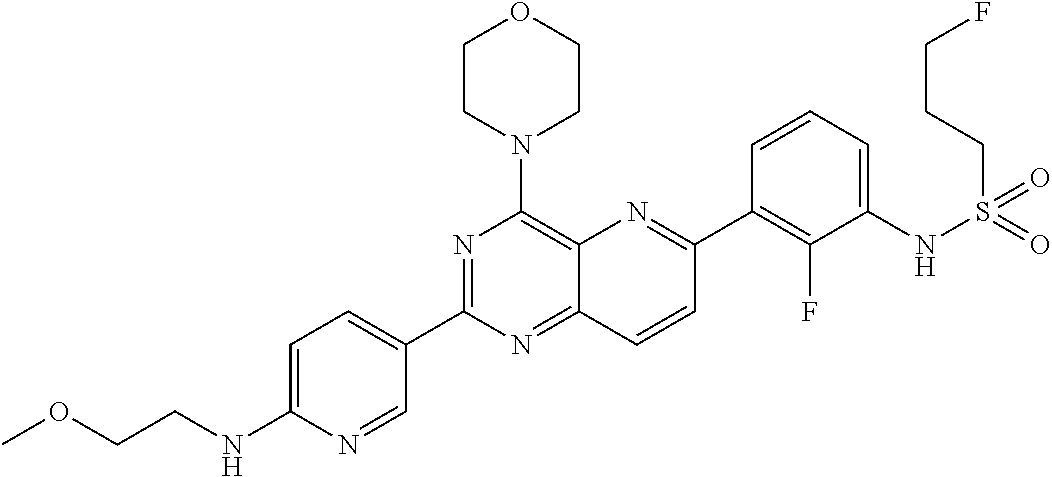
C1=C(NCCOC)N=CC(C2=NC(N3CCOCC3)=C3C(=N2)C=CC(C2=C(F)C(NS(=O)(=O)CCCF)=CC=C2)=N3)=C1
